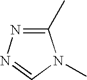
C1(C)=NN=CN1C
